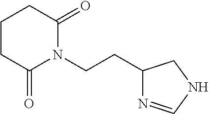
C1CCC(=O)N(CCC2N=CNC2)C1=O
